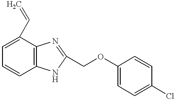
C1=C(C=C)C2=C(C=C1)NC(COC1=CC=C(Cl)C=C1)=N2
